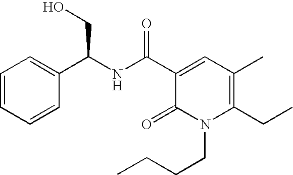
C1=CC=CC(C(NC(C2=CC(C)=C(CC)N(CCCC)C2=O)=O)CO)=C1
